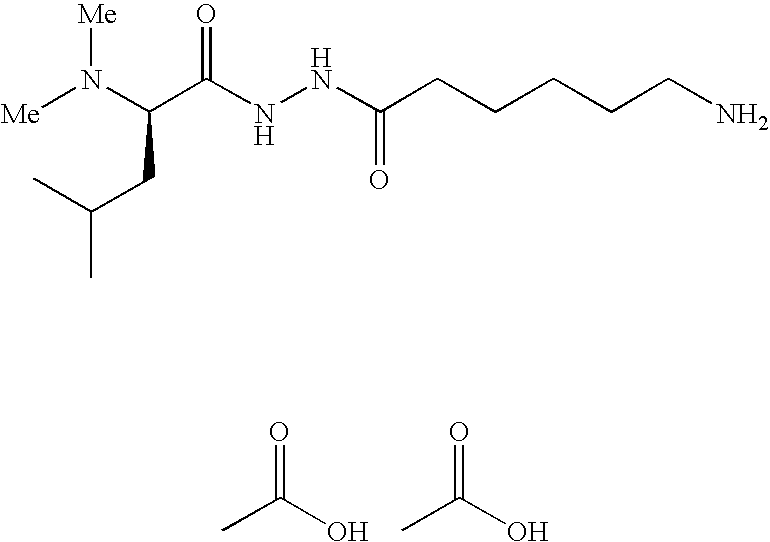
CC(O)=O.CC(O)=O.[Me]N(C(C(NNC(CCCCCN)=O)=O)CC(C)C)[Me]
